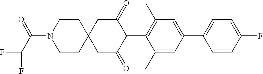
C1(C)=CC(C2=CC=C(F)C=C2)=CC(C)=C1C1C(=O)CC2(CC1=O)CCN(C(C(F)F)=O)CC2
